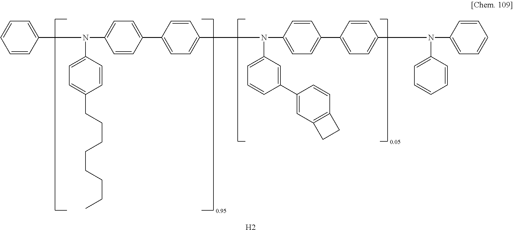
C1=CC(N(C2=CC=C(CCCCCCCC)C=C2)C2=CC=C(C3=CC=C(N(C4=CC=CC(C5=CC6=C(C=C5)CC6)=C4)C4=CC=C(C5=CC=C(N(C6=CC=CC=C6)C6=CC=CC=C6)C=C5)C=C4)C=C3)C=C2)=CC=C1.[H2]
